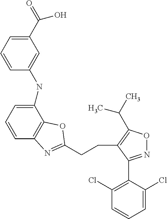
C1(C(=O)O)=CC=CC(NC2=CC=CC3=C2OC(CCC2=C(C(C)C)ON=C2C2=C(Cl)C=CC=C2Cl)=N3)=C1
